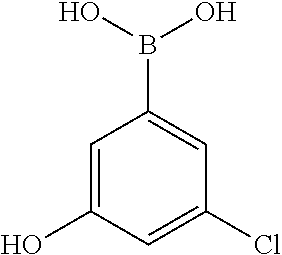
C1=C(O)C=C(Cl)C=C1B(O)O
